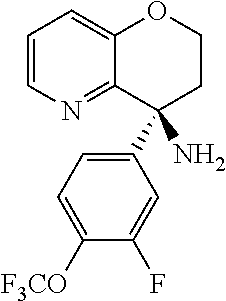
C1=CN=C2C(=C1)OCCC2(C1=CC=C([F3CO])C(F)=C1)N
